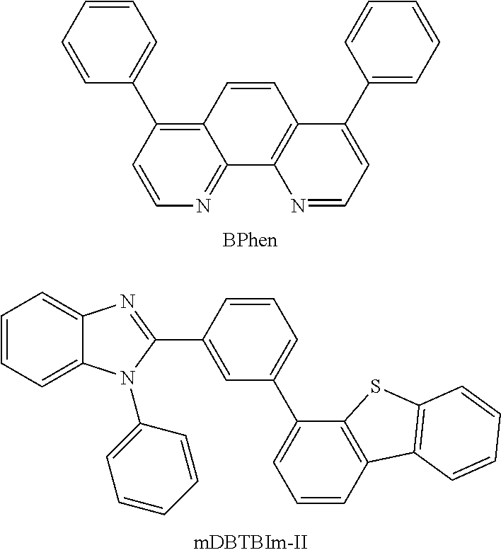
C12=C(C3=CC=CC=C3)C=CN=C1C1=C(C=C2)C(C2=CC=CC=C2)=CC=N1.C1=CC=C2C(=C1)N=C(C1=CC(C3=CC=CC4=C3SC3=C4C=CC=C3)=CC=C1)N2C1=CC=CC=C1
